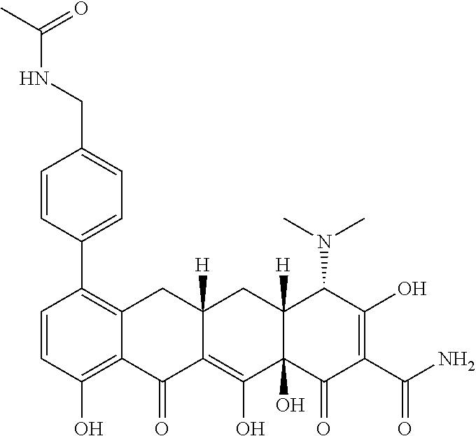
C1=CC(O)=C2C(=C1C1=CC=C(CNC(=O)C)C=C1)CC1([H])C(=C(O)C3(O)C([H])(C1)C(N(C)C)C(O)=C(C(N)=O)C3=O)C2=O
